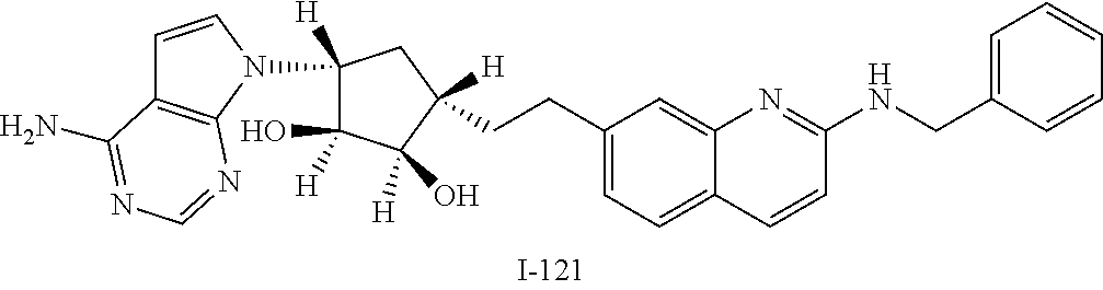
C(CC1=CC=C2C(=C1)N=C(NCC1=CC=CC=C1)C=C2)C1([H])C([H])(O)C([H])(O)C(N2C=CC3=C2N=CN=C3N)([H])C1
